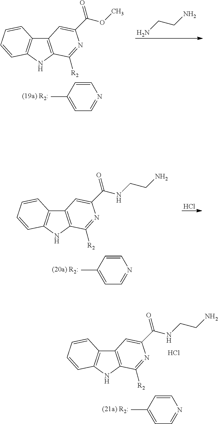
NCCN.CC1=CC=NC=C1.C12=C(NC3=C1C=CC=C3)C([R2])=NC(C(OC)=O)=C2.Cl.CC1=CC=NC=C1.C12=C(NC3=C1C=CC=C3)C([R2])=NC(C(NCCN)=O)=C2.CC1=CC=NC=C1.C12=C(NC3=C1C=CC=C3)C([R2])=NC(C(NCCN)=O)=C2.Cl
